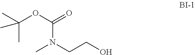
CN(CCO)C(OC(C)(C)C)=O
